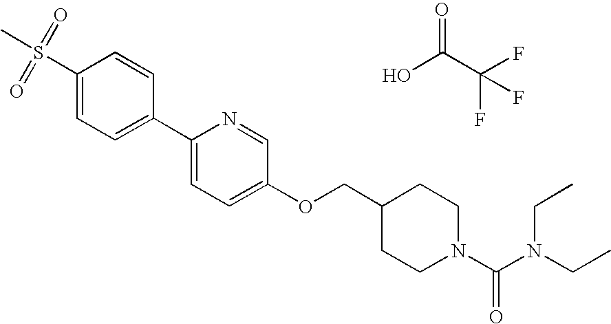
S(C1=CC=C(C2=CC=C(OCC3CCN(C(=O)N(CC)CC)CC3)C=N2)C=C1)(C)(=O)=O.OC(C(F)(F)F)=O
